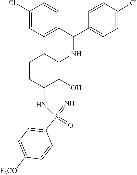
C(NC1CCCC(NS(=O)(C2=CC=C([F3CO])C=C2)=N)C1O)(C1=CC=C(Cl)C=C1)C1=CC=C(Cl)C=C1
